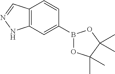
C12=C(C=C(B3OC(C)(C)C(C)(C)O3)C=C1)NN=C2
